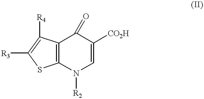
C1=C([CO2H])C(=O)C2=C(N1[R2])SC([R3])=C2[R4]
